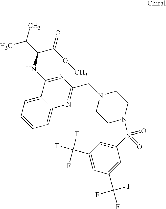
C1=CC=C2C(=C1)C(NC(C(=O)OC)C(C)C)=NC(CN1CCN(S(C3=CC(C(F)(F)F)=CC(C(F)(F)F)=C3)(=O)=O)CC1)=N2
